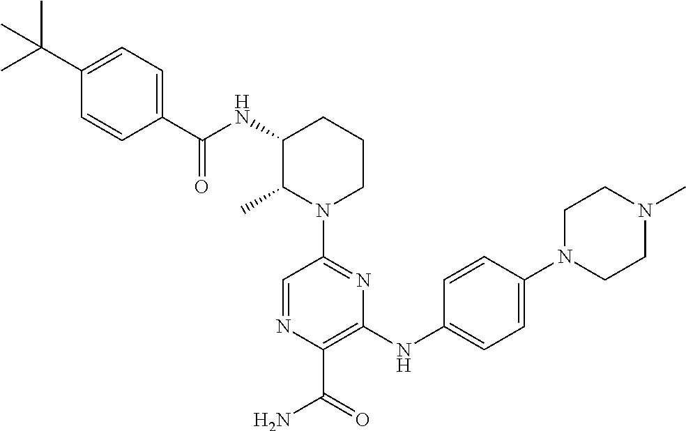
N(C1C(C)N(C2=NC(NC3=CC=C(N4CCN(C)CC4)C=C3)=C(C(N)=O)N=C2)CCC1)C(=O)C1=CC=C(C(C)(C)C)C=C1
